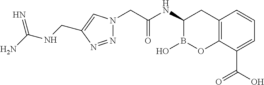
C12=C(C(C(O)=O)=CC=C1)OB(O)C(NC(CN1N=NC(CNC(N)=N)=C1)=O)C2
